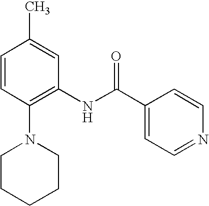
C1=CC(N2CCCCC2)=C(NC(C2=CC=NC=C2)=O)C=C1C
